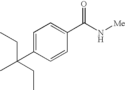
C1=C(C(C)(CC)CC)C=CC(C(N[Me])=O)=C1
